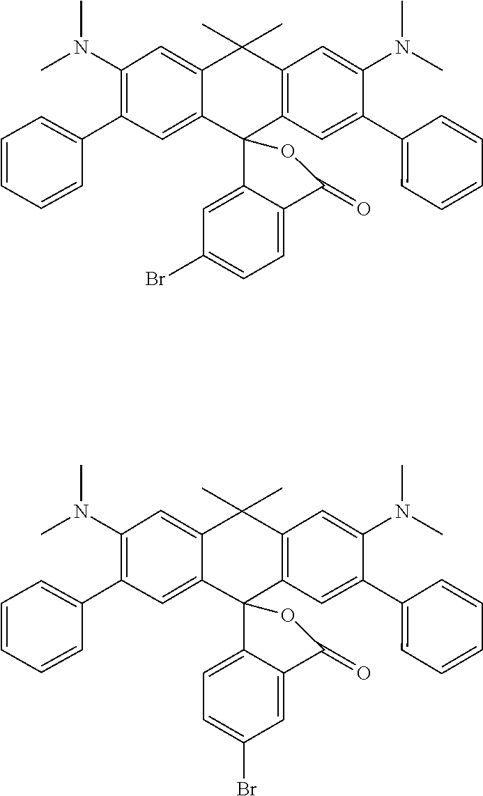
C1=C2C(C)(C)C3=C(C=C(C4=CC=CC=C4)C(N(C)C)=C3)C3(C2=CC(C2=CC=CC=C2)=C1N(C)C)C1=CC(Br)=CC=C1C(=O)O3.C1=C2C(C)(C)C3=C(C=C(C4=CC=CC=C4)C(N(C)C)=C3)C3(C2=CC(C2=CC=CC=C2)=C1N(C)C)C1=CC=C(Br)C=C1C(=O)O3
